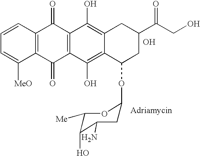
O.C1=C([MeO])C2=C(C=C1)C(=O)C1=C(C2=O)C(O)=C2C(=C1O)CC(C(CO)=O)CC2OC1CC(N)C(O)C([Me])O1
